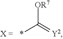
[OR7]C(=[Y2])*
